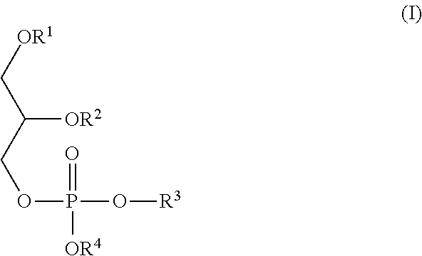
[OR1]CC([OR2])COP(=O)([OR4])O[R3]
